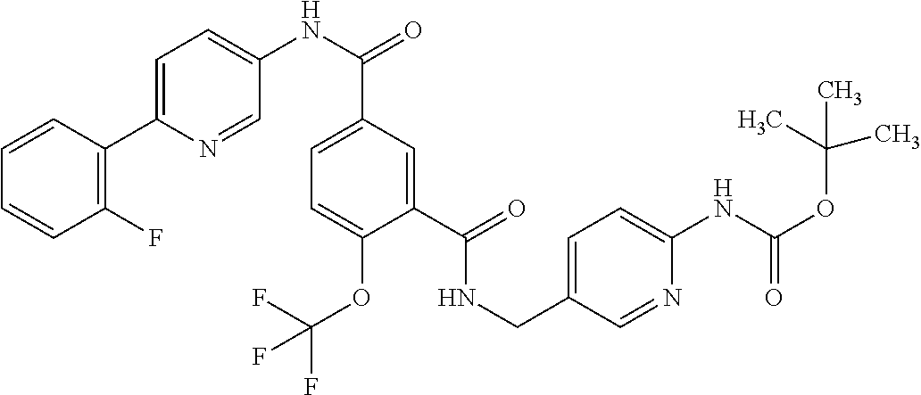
C1=CC=CC(F)=C1C1=CC=C(NC(C2=CC=C(OC(F)(F)F)C(C(=O)NCC3=CC=C(NC(OC(C)(C)C)=O)N=C3)=C2)=O)C=N1
